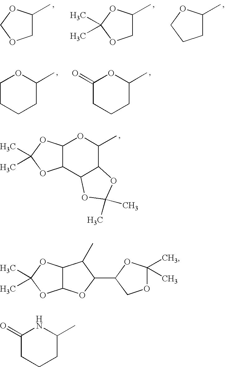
C12C(C3C(C(C)O1)OC(C)(C)O3)OC(C)(C)O2.C1C(C)OCC1.C1C(C)OC(C)(C)O1.C1C(C)OCO1.C1(=O)CCCC(C)O1.C1CCCC(C)O1.C12C(OC(C)(C)O1)OC(C1COC(C)(C)O1)C2C.C1(=O)CCCC(C)N1
